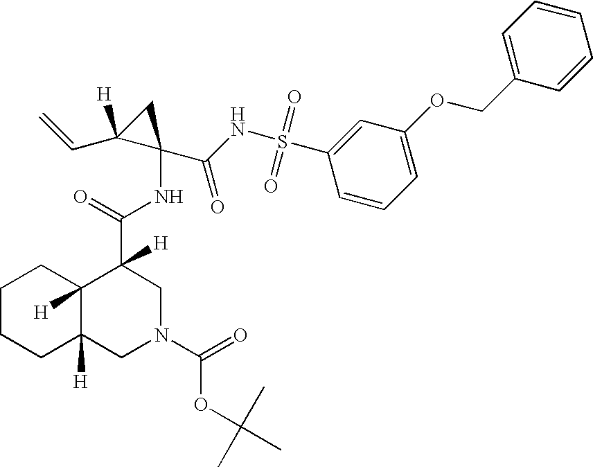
C1=CC=C(OCC2=CC=CC=C2)C=C1S(NC(C1(NC(=O)C2([H])C3([H])C([H])(CN(C(OC(C)(C)C)=O)C2)CCCC3)CC1(C=C)[H])=O)(=O)=O
